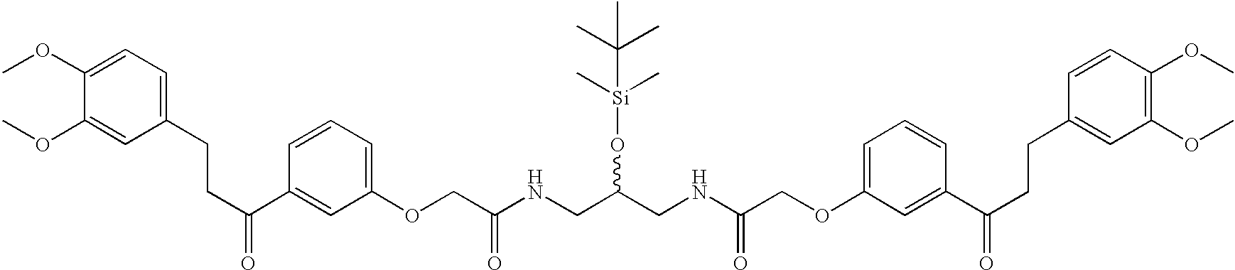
C1(OC)=CC=C(CCC(C2=CC(OCC(NCC(CNC(=O)COC3=CC=CC(C(CCC4=CC(OC)=C(OC)C=C4)=O)=C3)O[Si](C)(C)C(C)(C)C)=O)=CC=C2)=O)C=C1OC
